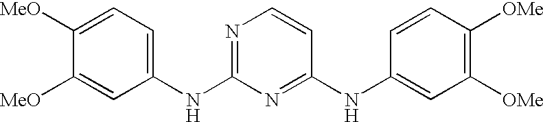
C1([MeO])=CC=C(NC2=NC=CC(NC3=CC([OMe])=C([OMe])C=C3)=N2)C=C1[MeO]
